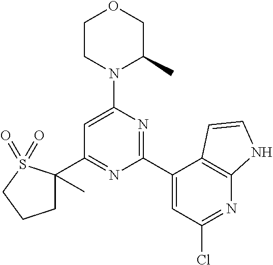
C1(C2=NC(C3=CC(Cl)=NC4=C3C=CN4)=NC(N3C(C)COCC3)=C2)(C)CCCS1(=O)=O
